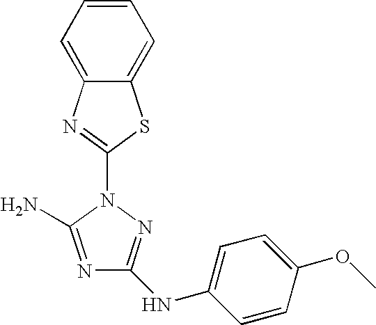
N1=C(N)N(C2=NC3=CC=CC=C3S2)N=C1NC1=CC=C(OC)C=C1
